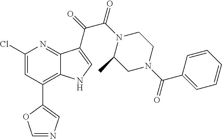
C1(Cl)=CC(C2=CN=CO2)=C2C(=N1)C(C(C(=O)N1C(C)CN(C(C3=CC=CC=C3)=O)CC1)=O)=CN2
